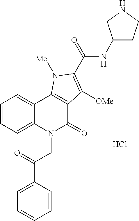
Cl.C1=C(C(=O)CN2C(=O)C3=C(C4=CC=CC=C24)N([Me])C(C(=O)NC2CCNC2)=C3[OMe])C=CC=C1
